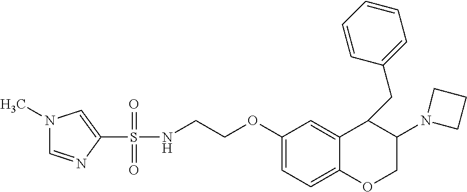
C1=C(OCCNS(C2=CN(C)C=N2)(=O)=O)C=C2C(=C1)OCC(N1CCC1)C2CC1=CC=CC=C1
